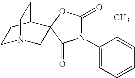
C1N2CC3(C(C1)CC2)OC(=O)N(C1=CC=CC=C1C)C3=O
